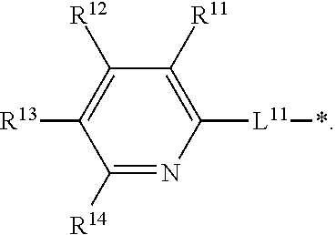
C1([R14])=NC([L11]*)=C([R11])C([R12])=C1[R13]
